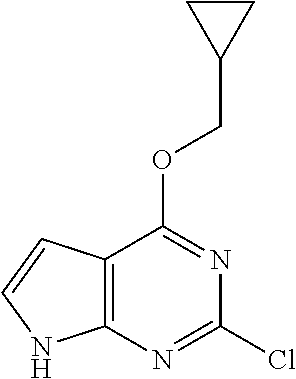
C12=C(N=C(Cl)N=C1OCC1CC1)NC=C2
